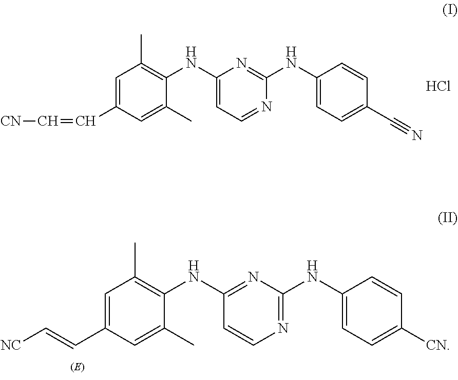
C1=C(C=C[NC])C=C(C)C(NC2=NC(NC3=CC=C([CN])C=C3)=NC=C2)=C1C.C1=C(C=C[CN])C=C(C)C(NC2=CC=NC(NC3=CC=C(C#N)C=C3)=N2)=C1C.Cl
